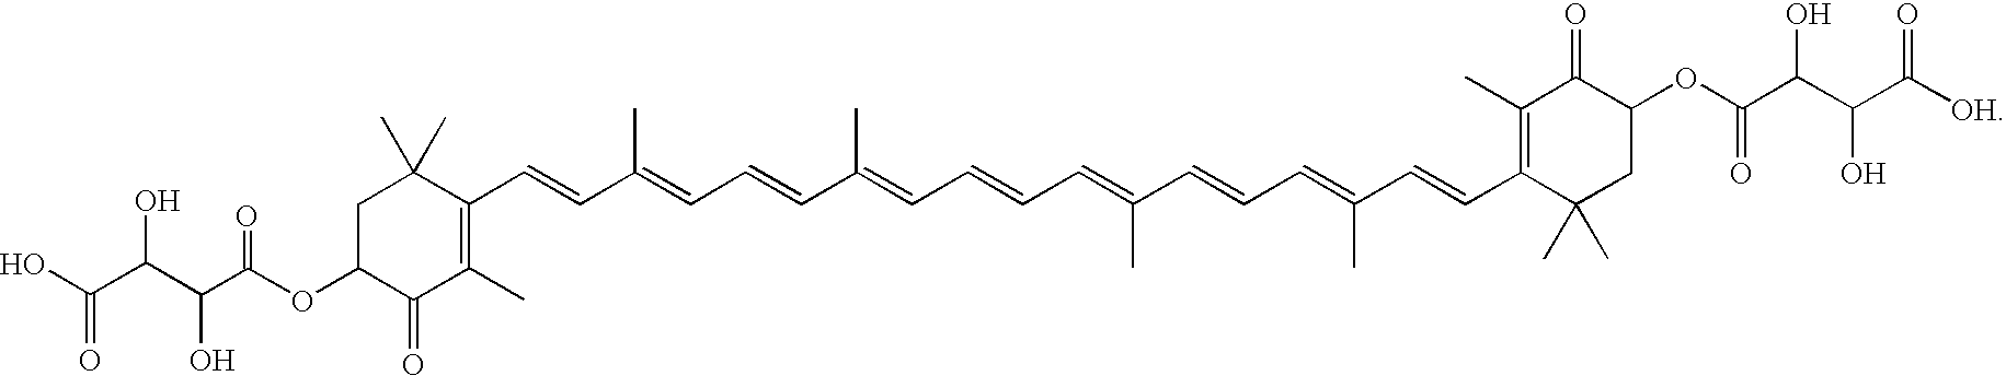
C1C(OC(=O)C(C(C(O)=O)O)O)C(=O)C(C)=C(C=CC(=CC=CC(=CC=CC=C(C=CC=C(C=CC2=C(C)C(=O)C(OC(C(C(C([OH])=O)O)O)=O)CC2(C)C)C)C)C)C)C1(C)C
